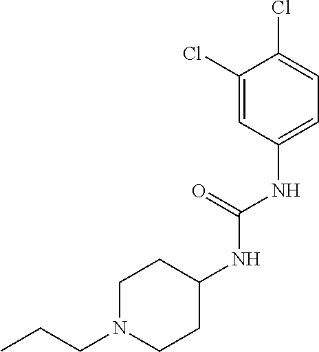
C1=C(NC(NC2CCN(CCC)CC2)=O)C=C(Cl)C(Cl)=C1
